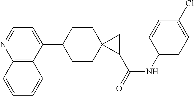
C12=C(C(C3CCC4(CC3)C(C(=O)NC3=CC=C(Cl)C=C3)C4)=CC=N1)C=CC=C2
